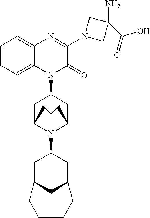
C1=CC=C2C(=C1)N=C(N1CC(C(=O)O)(N)C1)C(=O)N2C1CC2N(C3CC4CC(C3)CCCC4)C(C1)CCC2
